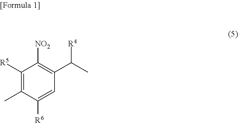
C1([R5])=C(C)C([R6])=CC(C([R4])C)=C1[NO2]
